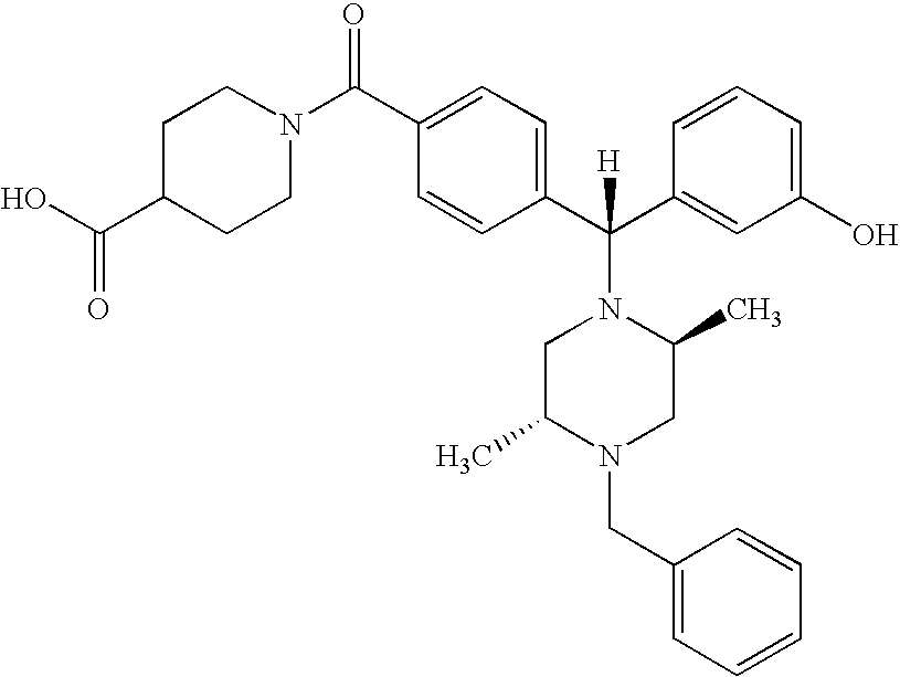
C1=CC(C(C2=CC(O)=CC=C2)(N2CC(C)N(CC3=CC=CC=C3)CC2C)[H])=CC=C1C(N1CCC(C(O)=O)CC1)=O
